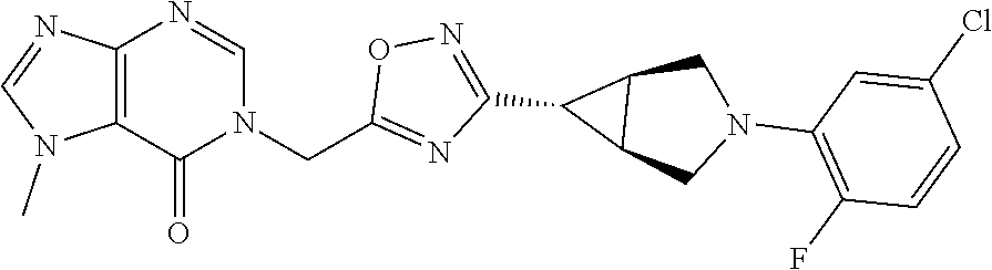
C12=C(C(=O)N(CC3=NC(C4C5C4CN(C4=C(F)C=CC(Cl)=C4)C5)=NO3)C=N1)N(C)C=N2
